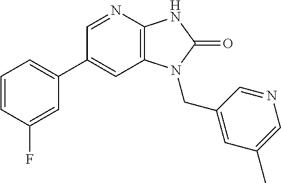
C1(C2=CC=CC(F)=C2)=CC2=C(N=C1)NC(=O)N2CC1=CC(C)=CN=C1
